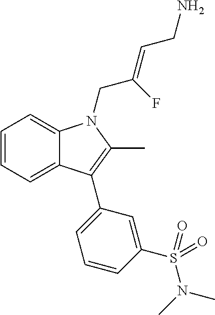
C1=CC=C2C(=C1)N(CC(=CCN)F)C(C)=C2C1=CC=CC(S(N(C)C)(=O)=O)=C1
